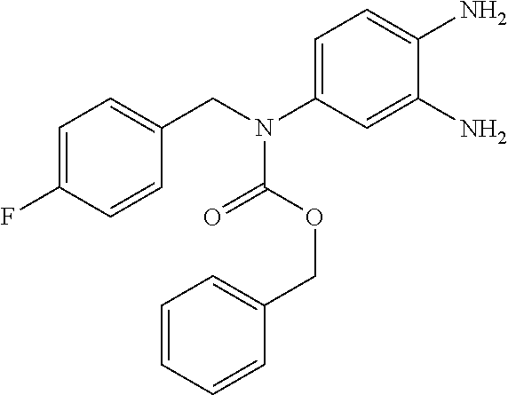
C1=C(F)C=CC(CN(C2=CC=C(N)C(N)=C2)C(OCC2=CC=CC=C2)=O)=C1
